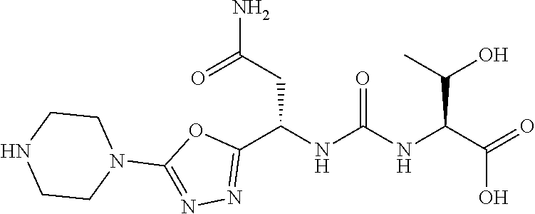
N1(C2=NN=C(C(NC(NC(C(=O)O)C(O)C)=O)CC(N)=O)O2)CCNCC1
